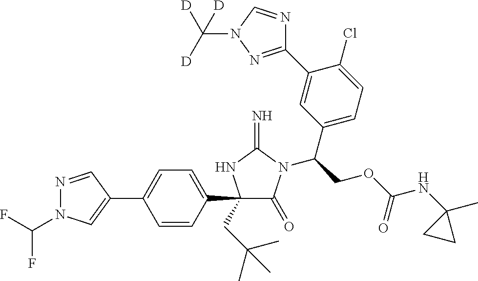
N1=CC(C2=CC=C(C3(CC(C)(C)C)C(=O)N(C(COC(NC4(C)CC4)=O)C4=CC=C(Cl)C(C5=NN(C([D])([D])[D])C=N5)=C4)C(=N)N3)C=C2)=CN1C(F)F
